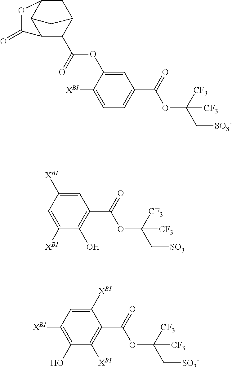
C1=C(OC(C2C3CC4C(C2C(=O)O4)C3)=O)C([XBI])=CC=C1C(OC(C[SO3-])([CF3])[CF3])=O.C1=C([XBI])C=C([XBI])C(O)=C1C(OC(C[SO3-])([CF3])[CF3])=O.C1([XBI])=CC([XBI])=C(O)C([XBI])=C1C(OC(C[SO3-])([CF3])[CF3])=O
